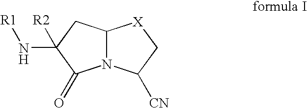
C1C(N[R1])([R2])C(=O)N2C1[X]CC2[CN]
